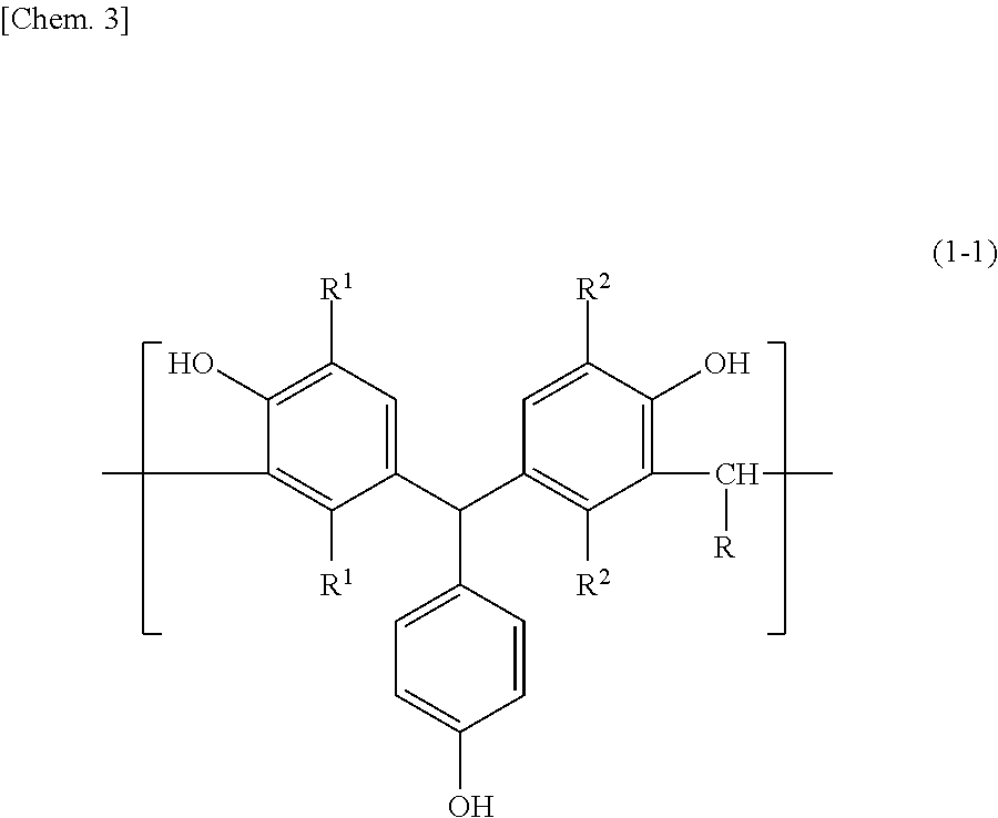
C1(C(C2=C([R2])C(C([R])C)=C(O)C([R2])=C2)C2=CC=C(O)C=C2)=CC([R1])=C(O)C(C)=C1[R1]
